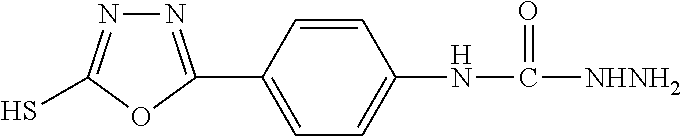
N1=C(C2=CC=C(NC([NHNH2])=O)C=C2)OC(S)=N1
